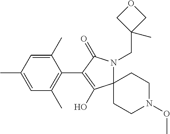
C1(C)=CC(C)=CC(C)=C1C1=C(O)C2(N(CC3(C)COC3)C1=O)CCN(OC)CC2
